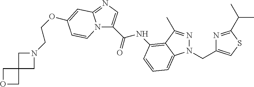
O1CC2(C1)CN(CCOC1=CC3=NC=C(C(=O)NC4=C5C(C)=NN(CC6=CSC(C(C)C)=N6)C5=CC=C4)N3C=C1)C2
